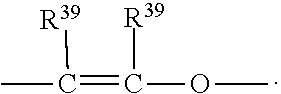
CC(=C(OC)[R39])[R39]
